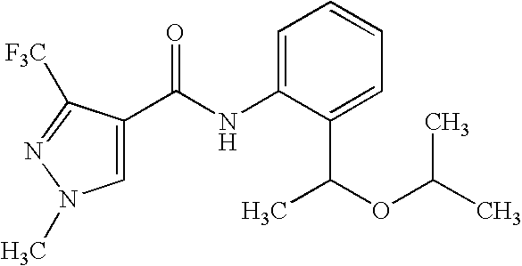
C1=C(C(NC2=CC=CC=C2C(OC(C)C)C)=O)C([F3C])=NN1C
